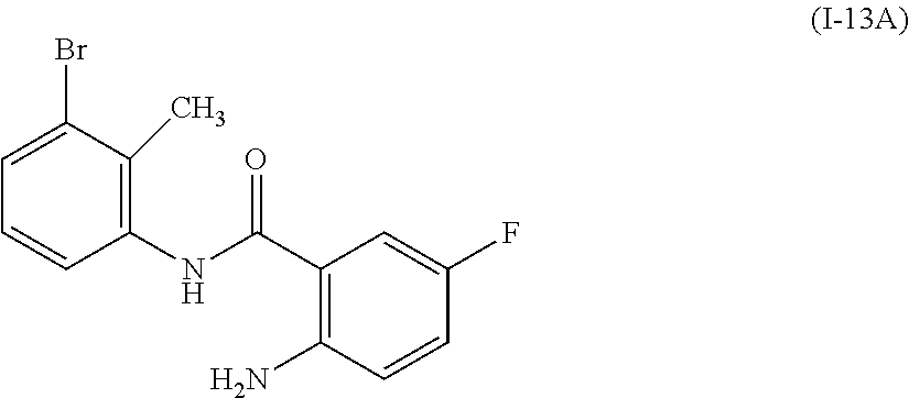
C1(C(NC2=C(C)C(Br)=CC=C2)=O)=C(N)C=CC(F)=C1
